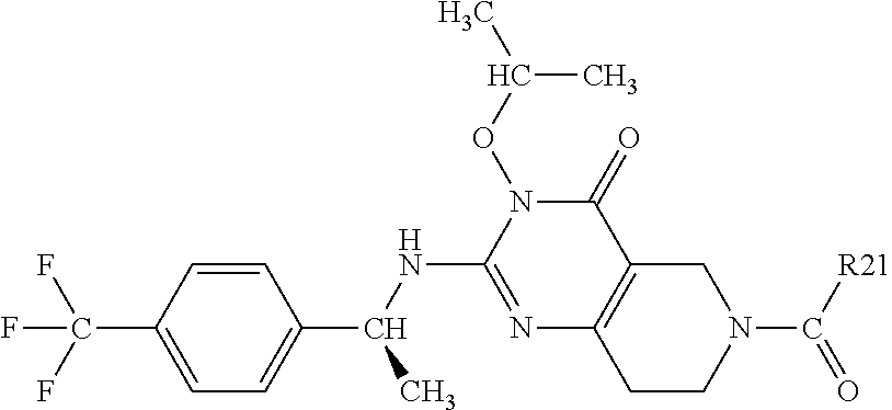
C1=CC(C(F)(F)F)=CC=C1C(C)NC1=NC2=C(C(=O)N1OC(C)C)CN(C([R21])=O)CC2
